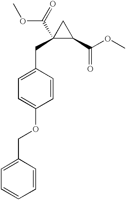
C1=C(COC2=CC=C(CC3(C(=O)OC)C(C(=O)OC)C3)C=C2)C=CC=C1
